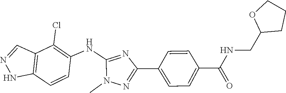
C1=CC(C(NCC2CCCO2)=O)=CC=C1C1=NN(C)C(NC2=C(Cl)C3=C(C=C2)NN=C3)=N1
